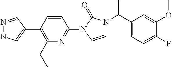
N1=CC(C2=C(CC)N=C(N3C=CN(C(C4=CC=C(F)C(OC)=C4)C)C3=O)C=C2)=CN1
